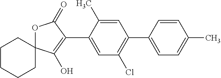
C1CCCC2(C1)OC(=O)C(C1=CC(Cl)=C(C3=CC=C(C)C=C3)C=C1C)=C2O
